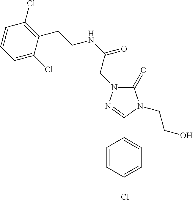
C1(=O)N(CC(NCCC2=C(Cl)C=CC=C2Cl)=O)N=C(C2=CC=C(Cl)C=C2)N1CCO
